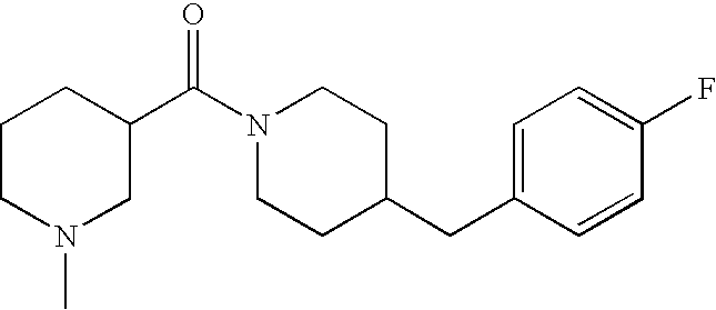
C1CN(C)CC(C(N2CCC(CC3=CC=C(F)C=C3)CC2)=O)C1
